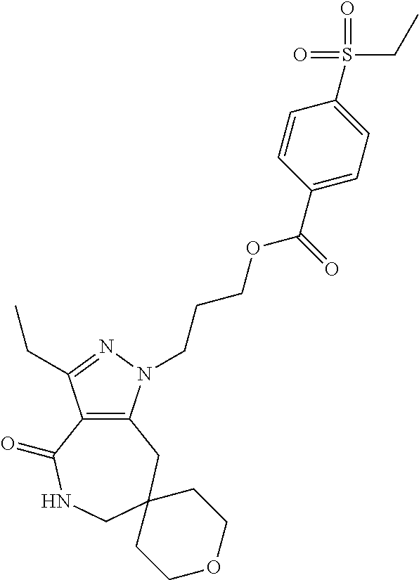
C12=C(N(CCCOC(C3=CC=C(S(=O)(=O)CC)C=C3)=O)N=C1CC)CC1(CNC2=O)CCOCC1
